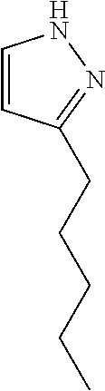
C1=CC(CCCCC)=NN1
